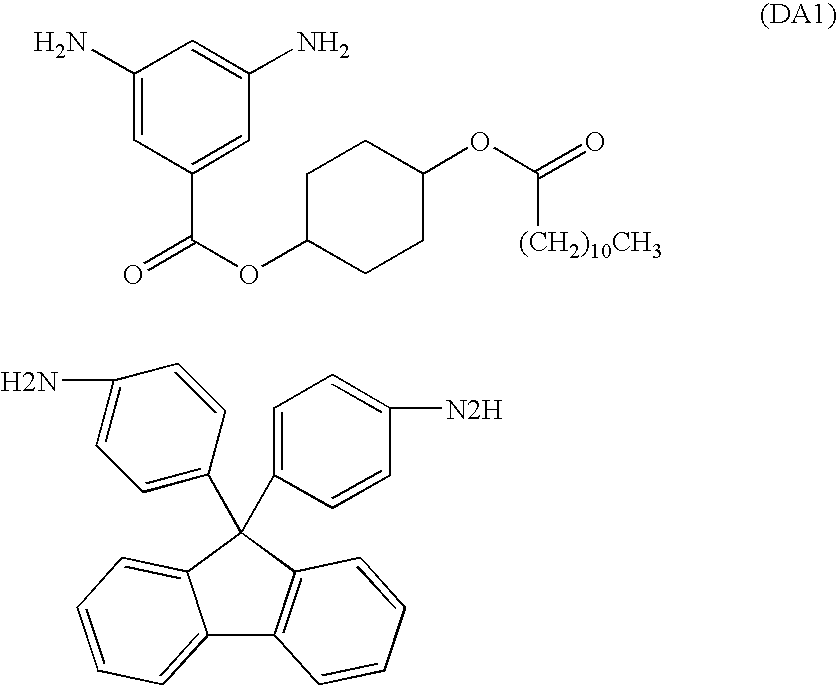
C1(N)=CC(C(=O)OC2CCC(OC(=O)[(CH2)10CH3])CC2)=CC(N)=C1.C12=CC=CC=C1C(C1=CC=C(N)C=C1)(C1=CC=C([N2H])C=C1)C1=C2C=CC=C1
